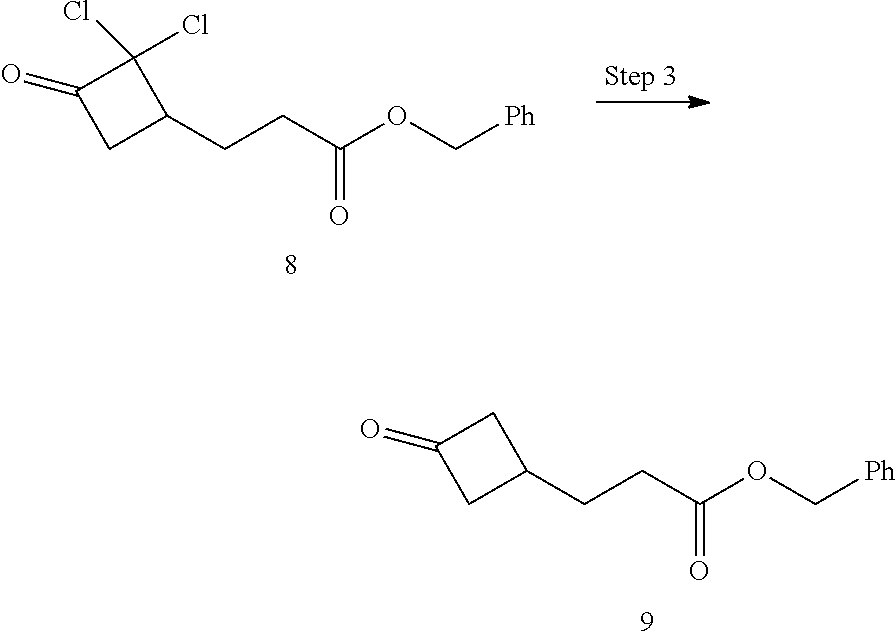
C(CC(OC[Ph])=O)C1C(Cl)(Cl)C(=O)C1.C(CC(OC[Ph])=O)C1CC(=O)C1
